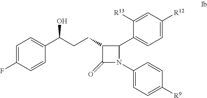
C1(C(CCC2C(=O)N(C3=CC=C([R9])C=C3)C2C2=CC=C([R12])C=C2[R13])O)=CC=C(F)C=C1
